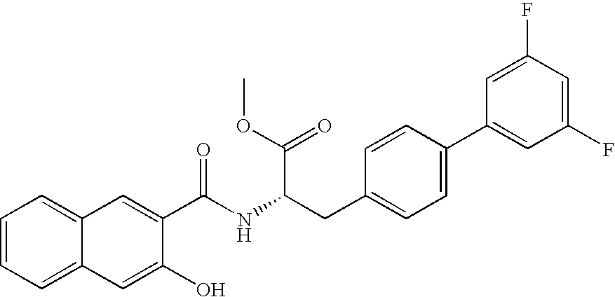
C1=CC=C2C(=C1)C=C(C(NC(CC1=CC=C(C3=CC(F)=CC(F)=C3)C=C1)C(=O)OC)=O)C(O)=C2
